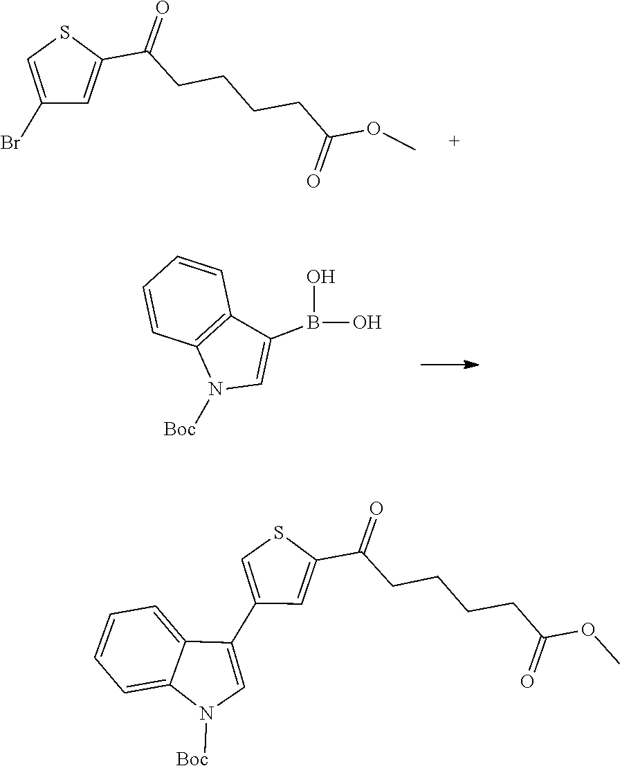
C1=C(C(CCCCC(OC)=O)=O)SC=C1Br.OB(O)C1=CN([Boc])C2=C1C=CC=C2.C1=C(C(CCCCC(OC)=O)=O)SC=C1C1=CN([Boc])C2=CC=CC=C12
